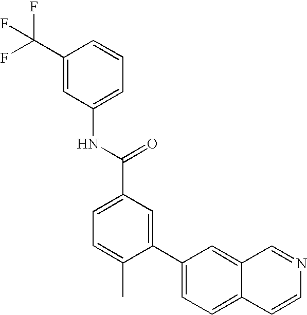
C1(C(F)(F)F)=CC(NC(C2=CC=C(C)C(C3=CC=C4C(=C3)C=NC=C4)=C2)=O)=CC=C1
